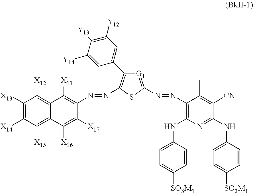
C1=CC(NC2=C(N=NC3=[G1]C(C4=CC([Y12])=C([Y13])C([Y14])=C4)=C(N=NC4=C([X11])C5=C([X12])C([X13])=C([X14])C([X15])=C5C([X16])=C4[X17])S3)C(C)=C([CN])C(NC3=CC=C([SO3M1])C=C3)=N2)=CC=C1[SO3M1]
